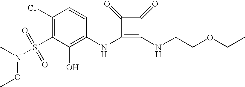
C1(Cl)=C(S(N(C)OC)(=O)=O)C(O)=C(NC2=C(NCCOCC)C(=O)C2=O)C=C1
